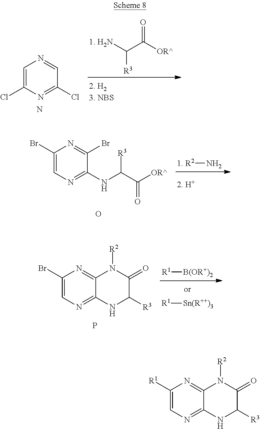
[1. H2N]C(C([OR^])=O)[R3].C1=C(Cl)N=C(Cl)C=N1.N.[1. R2]N.O.C1(Br)=CN=C(NC(C([OR^])=O)[R3])C(Br)=N1.[R1][Sn(R++)3].[R1][B(OR+)2].C1(Br)=CN=C2C(=N1)N([R2])C(=O)C([R3])N2.P.C1([R1])=CN=C2C(=N1)N([R2])C(=O)C([R3])N2
